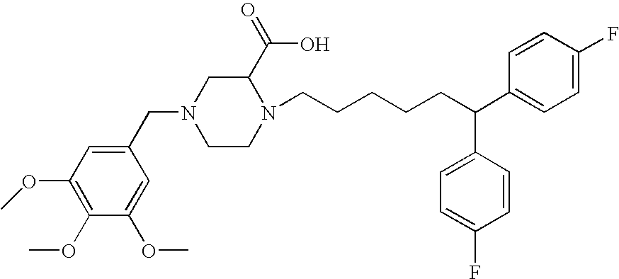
C1(CN2CCN(CCCCCC(C3=CC=C(F)C=C3)C3=CC=C(F)C=C3)C(C(=O)O)C2)=CC(OC)=C(OC)C(OC)=C1
